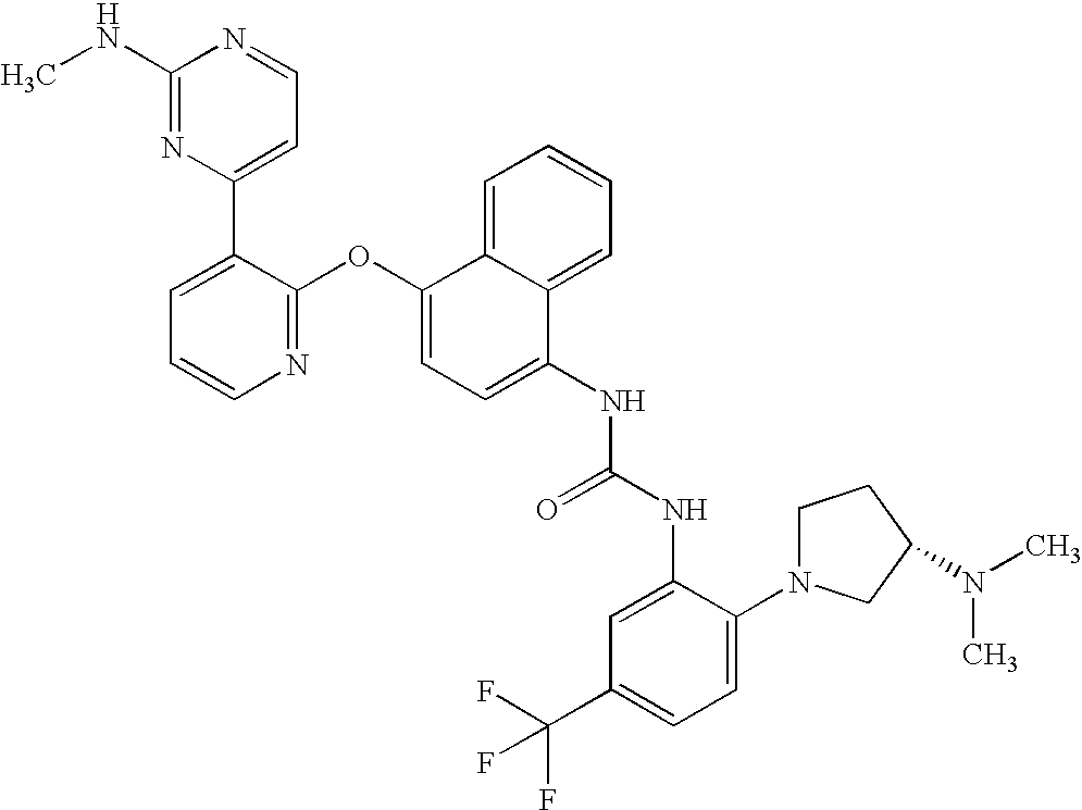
C1(NC)=NC(C2=CC=CN=C2OC2=CC=C(NC(NC3=CC(C(F)(F)F)=CC=C3N3CCC(N(C)C)C3)=O)C3=CC=CC=C23)=CC=N1
